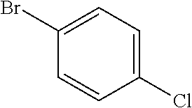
C1(Br)=CC=C(Cl)C=C1
